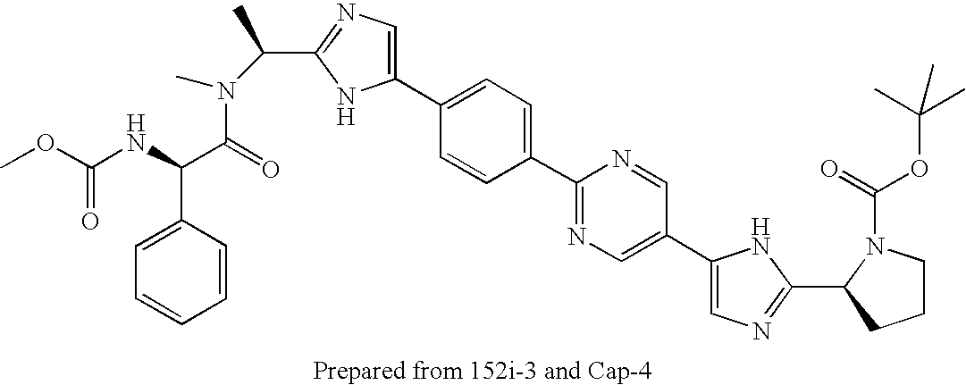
C1(C(C)N(C)C(=O)C(NC(OC)=O)C2=CC=CC=C2)=NC=C(C2=CC=C(C3=NC=C(C4=CN=C(C5CCCN5C(=O)OC(C)(C)C)N4)C=N3)C=C2)N1
